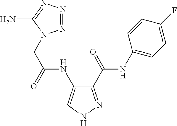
N1=NN=C(N)N1CC(NC1=CNN=C1C(NC1=CC=C(F)C=C1)=O)=O
